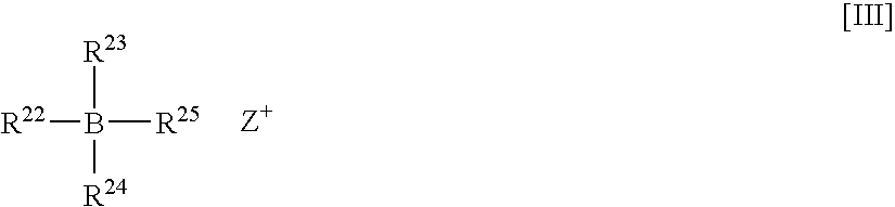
[R22]B([R25])([R24])[R23]
